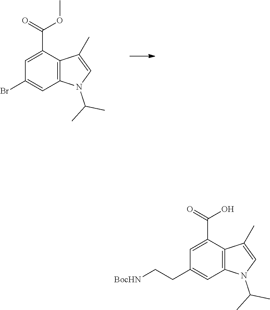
COC(=O)C1=CC(Br)=CC2=C1C(C)=CN2C(C)C.OC(=O)C1=CC(CC[BocHN])=CC2=C1C(C)=CN2C(C)C
